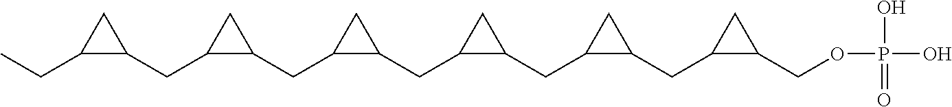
CCC1C(CC2C(CC3C(CC4C(CC5C(CC6C(COP(O)(O)=O)C6)C5)C4)C3)C2)C1
